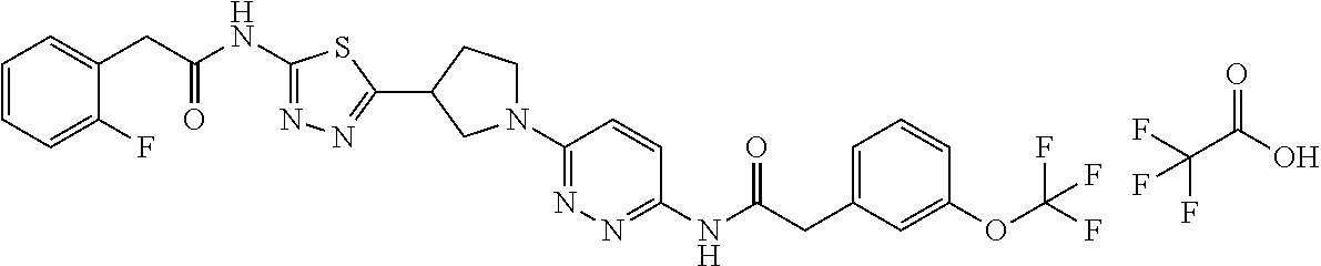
C1(NC(CC2=CC=CC=C2F)=O)=NN=C(C2CN(C3=NN=C(NC(CC4=CC=CC(OC(F)(F)F)=C4)=O)C=C3)CC2)S1.FC(C(O)=O)(F)F
